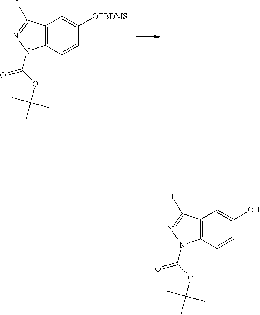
C12=C(C=CC([OTBDMS])=C1)N(C(OC(C)(C)C)=O)N=C2I.C12=C(C=CC(O)=C1)N(C(OC(C)(C)C)=O)N=C2I
